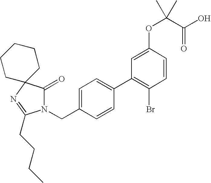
C1=C(CN2C(=O)C3(N=C2CCCC)CCCCC3)C=CC(C2=C(Br)C=CC(OC(C(=O)O)(C)C)=C2)=C1
